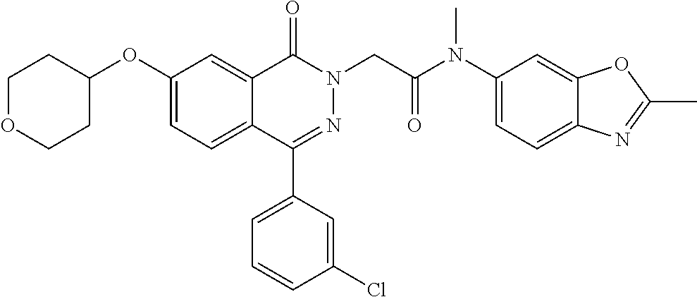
C1(C2=CC=CC(Cl)=C2)=NN(CC(N(C2=CC=C3C(=C2)OC(C)=N3)C)=O)C(=O)C2=CC(OC3CCOCC3)=CC=C12
